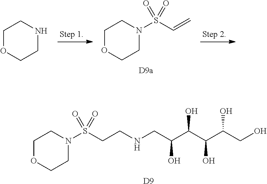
C1OCCNC1.C1OCCN(S(C=C)(=O)=O)C1.C1OCCN(S(CCNCC(C(C(C(CO)O)O)O)O)(=O)=O)C1.[D9]
